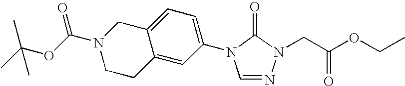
C1=NN(CC(OCC)=O)C(=O)N1C1=CC=C2C(=C1)CCN(C(=O)OC(C)(C)C)C2
